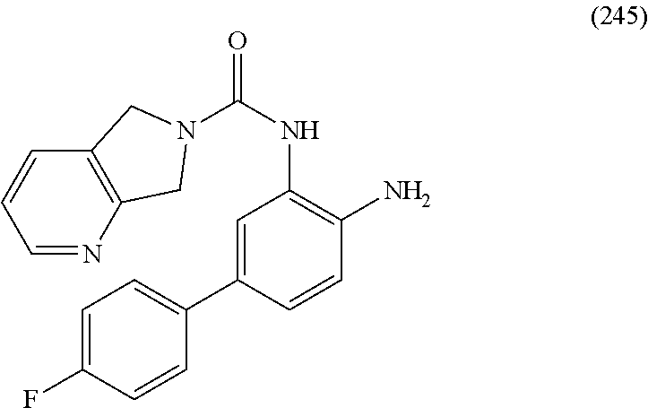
C1=NC2=C(C=C1)CN(C(NC1=C(N)C=CC(C3=CC=C(F)C=C3)=C1)=O)C2
